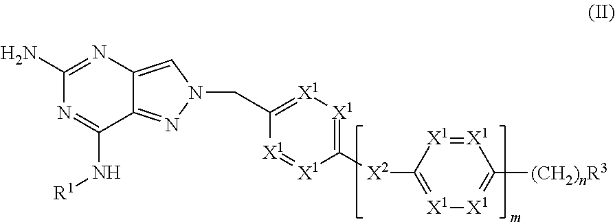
C12=CN(CC3=[X1][X1]=C([X2]C4=[X1][X1]=C([(CH2)nR3])[X1]=[X1]4)[X1]=[X1]3)N=C1C(N[R1])=NC(N)=N2
